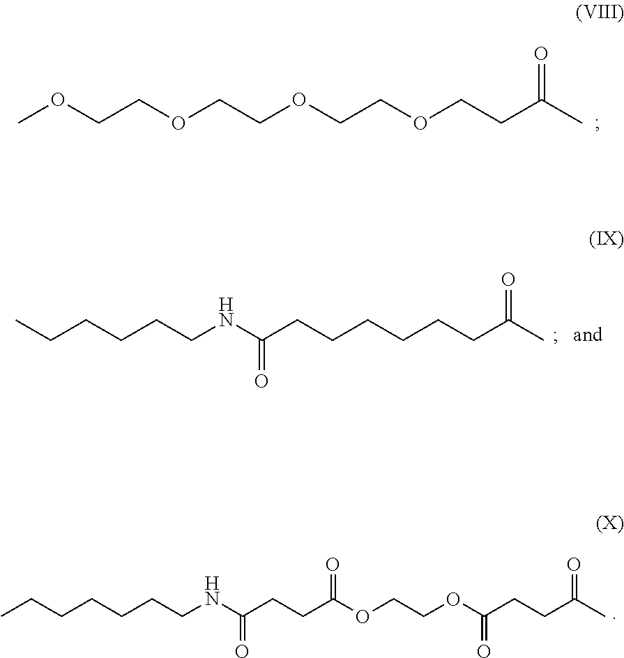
COCCOCCOCCOCCC(C)=O.CCCCCCNC(CCCCCCC(C)=O)=O.CCCCCCCNC(CCC(OCCOC(=O)CCC(C)=O)=O)=O
